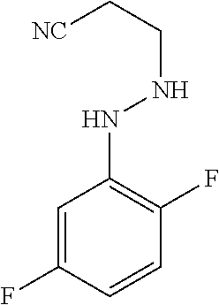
C1=C(F)C=CC(F)=C1NNCC[NC]
